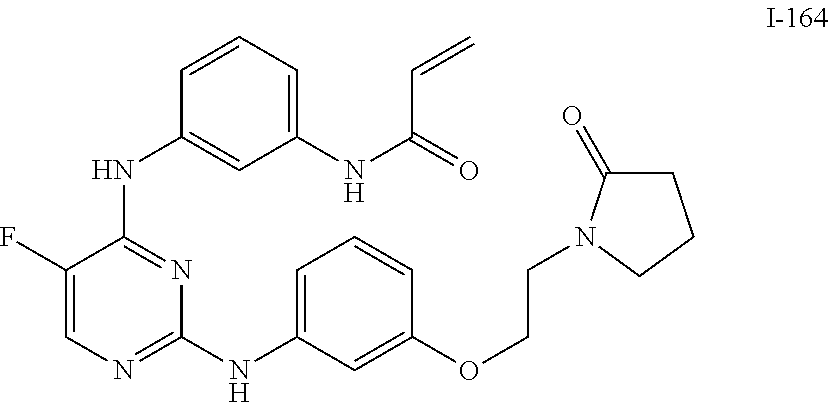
C1(F)=CN=C(NC2=CC=CC(OCCN3C(=O)CCC3)=C2)N=C1NC1=CC(NC(=O)C=C)=CC=C1
